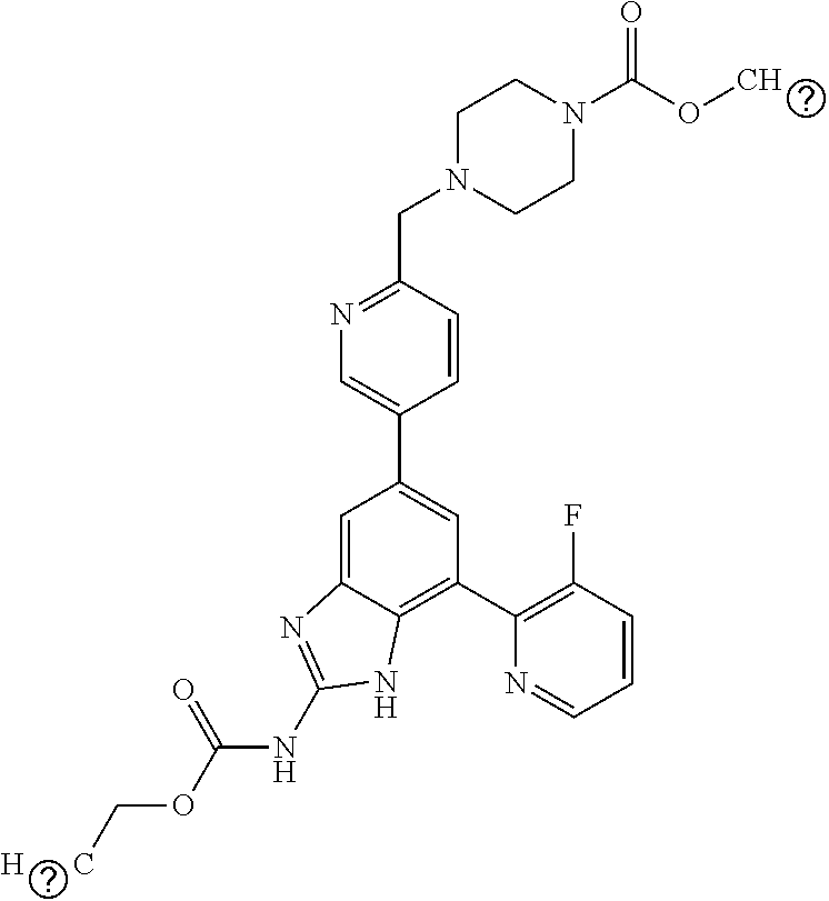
C1=CC(CN2CCN(C(=O)OC)CC2)=NC=C1C1=CC(C2=C(F)C=CC=N2)=C2C(=C1)N=C(NC(OC[H      C])=O)N2
